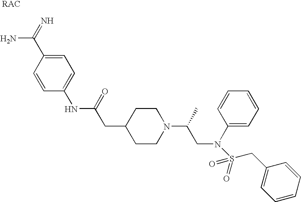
C1=CC(NC(CC2CCN(C(C)CN(S(CC3=CC=CC=C3)(=O)=O)C3=CC=CC=C3)CC2)=O)=CC=C1C(=N)N
